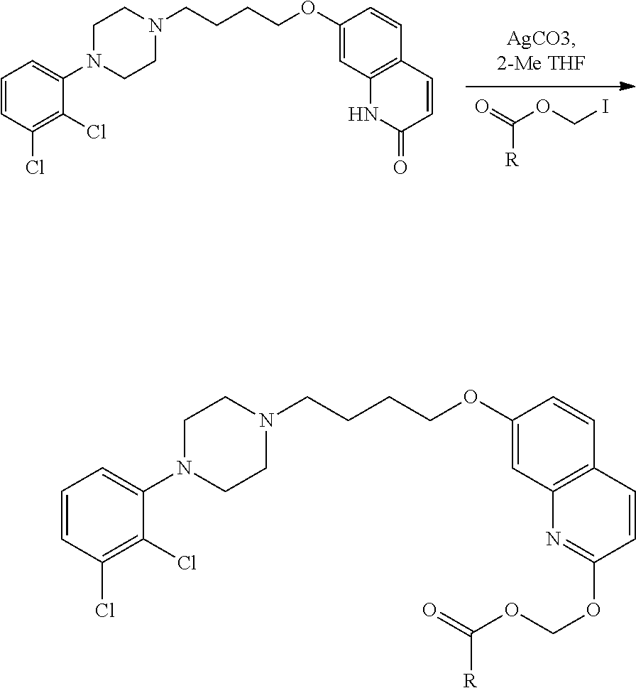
O=C(OCI)[R].C1N(C2=CC=CC(Cl)=C2Cl)CCN(CCCCOC2=CC3=C(C=C2)C=CC(=O)N3)C1.C1N(C2=CC=CC(Cl)=C2Cl)CCN(CCCCOC2=CC3=C(C=C2)C=CC(OCOC(=O)[R])=N3)C1
